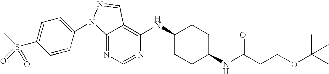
C12=NC=NC(NC3CCC(NC(CCOC(C)(C)C)=O)CC3)=C1C=NN2C1=CC=C(S(C)(=O)=O)C=C1
